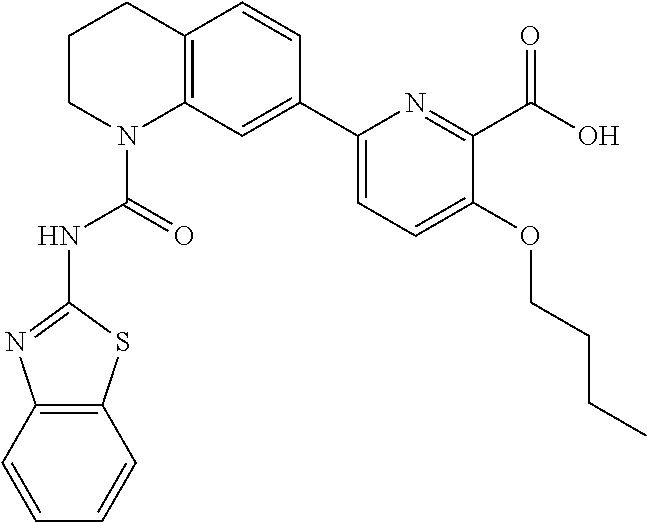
C1CN(C(=O)NC2=NC3=C(S2)C=CC=C3)C2=C(C1)C=CC(C1=CC=C(OCCCC)C(C(O)=O)=N1)=C2
